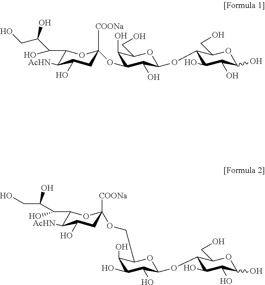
C1(C(C(CO)O)O)C([AcHN])C(O)CC([COONa])(OC2C(O)C(CO)OC(OC3C(O)C(O)C(O)OC3CO)C2O)O1.C1(O)C(O)C(O)C(OC2C(O)C(O)C(O)OC2CO)OC1COC1([COONa])CC(O)C([AcHN])C(C(O)C(CO)O)O1
